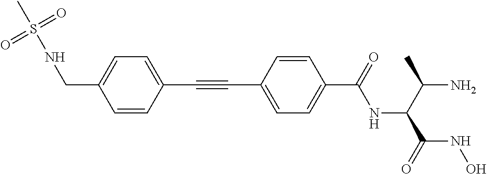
C1=CC(C#CC2=CC=C(C(=O)NC(C(C)N)C(=O)NO)C=C2)=CC=C1CNS(C)(=O)=O
